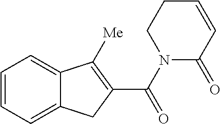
C1=CC=C2C(=C1)C([Me])=C(C(N1C(=O)C=CCC1)=O)C2
